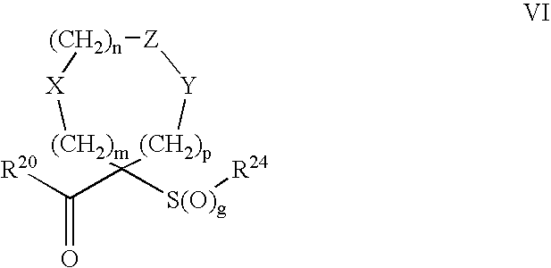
C(C1([S(O)g][R24])[(CH2)p][Y][Z][(CH2)n][X][(CH2)m]1)(=O)[R20]
